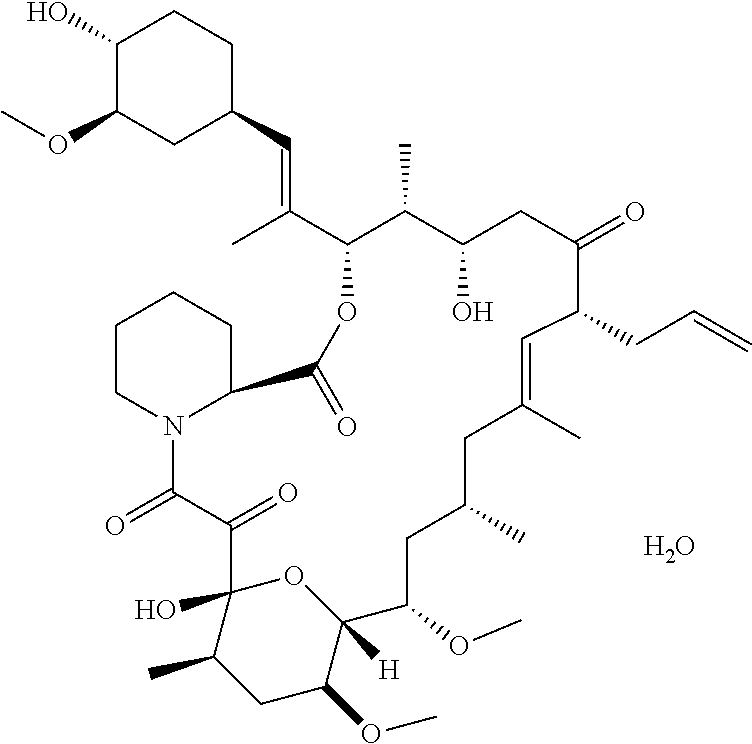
C1(O)C(OC)CC(C=C(C2C(C)C(O)CC(=O)C(CC=C)C=C(C)CC(C)CC(OC)C3([H])C(OC)CC(C)C(O)(C(=O)C(=O)N4C(C(=O)O2)CCCC4)O3)C)CC1.O
